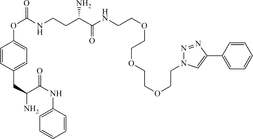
O(CCNC(C(CCNC(OC1=CC=C(CC(N)C(NC2=CC=CC=C2)=O)C=C1)=O)N)=O)CCOCCOCCN1N=NC(C2=CC=CC=C2)=C1
